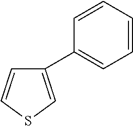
C1(C2=CC=CC=C2)=CSC=C1
